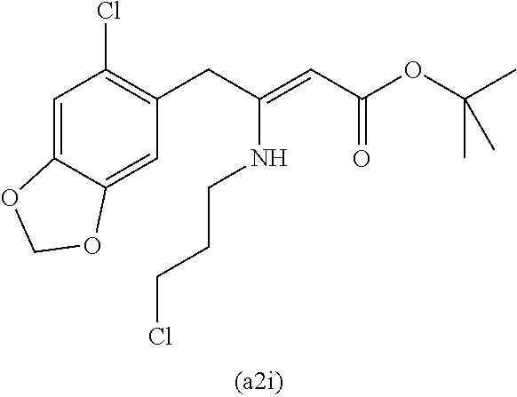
C1=C2C(=CC(CC(=CC(=O)OC(C)(C)C)NCCCCl)=C1Cl)OCO2
